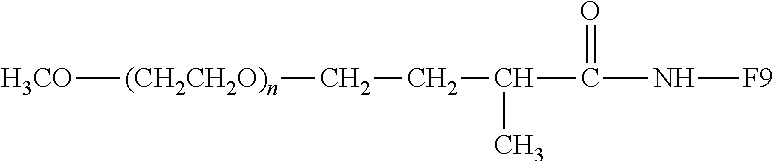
N(C(=O)C(CC[(CH2CH2O)n][H3CO])C)[F9]
